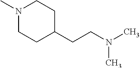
N1(C)CCC(CCN(C)C)CC1
